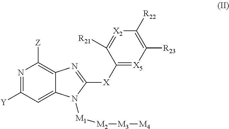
N1=C([Y])C=C2C(=C1[Z])N=C([X]C1=[X5]C([R23])=C([R22])[X2]=C1[R21])N2[M1][M2][M3][M4]
